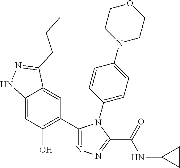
C12=CC(O)=C(C3=NN=C(C(=O)NC4CC4)N3C3=CC=C(N4CCOCC4)C=C3)C=C1C(CCC)=NN2
